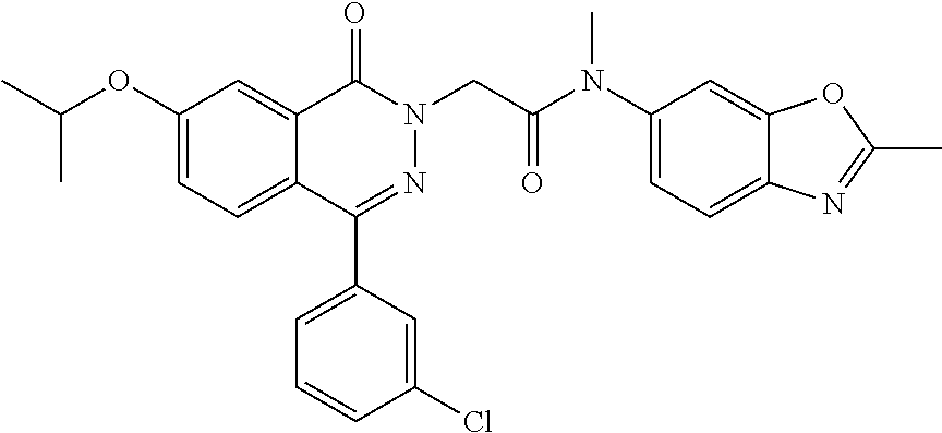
C1(OC(C)C)=CC=C2C(=C1)C(=O)N(CC(N(C1=CC=C3C(=C1)OC(C)=N3)C)=O)N=C2C1=CC=CC(Cl)=C1
